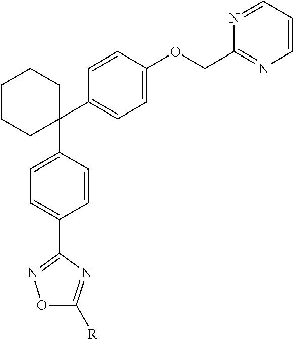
C1(C2=CC=C(OCC3=NC=CC=N3)C=C2)(C2=CC=C(C3=NOC([R])=N3)C=C2)CCCCC1
